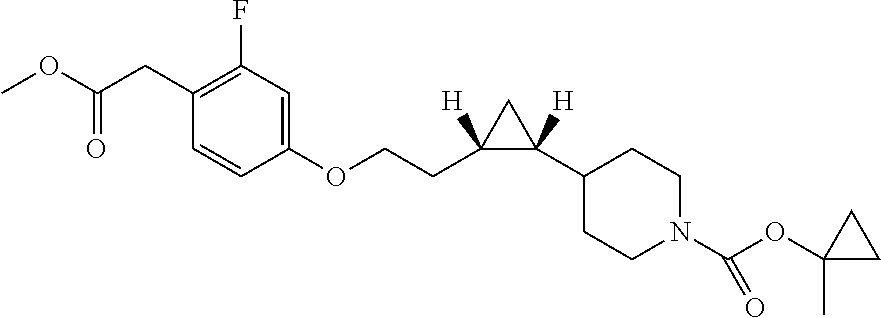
C1(C2([H])CC2(CCOC2=CC(F)=C(CC(OC)=O)C=C2)[H])CCN(C(OC2(C)CC2)=O)CC1
